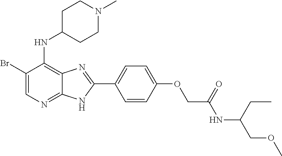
C1(Br)=CN=C2C(=C1NC1CCN(C)CC1)N=C(C1=CC=C(OCC(NC(COC)CC)=O)C=C1)N2
